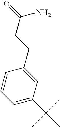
C1=CC=C(C(C)(C)C)C=C1CCC(=O)N
